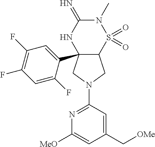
C12(C3=CC(F)=C(F)C=C3F)C(S(=O)(=O)N(C)C(=N)N1)CN(C1=NC([MeO])=CC(C[OMe])=C1)C2
